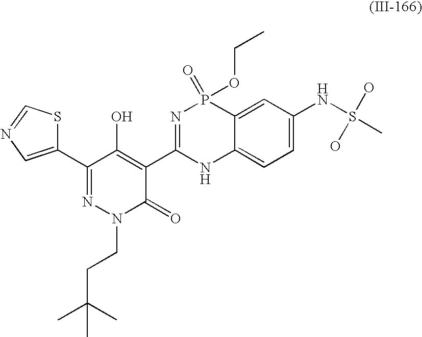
C1(C2=CN=CS2)=NN(CCC(C)(C)C)C(=O)C(C2=NP(=O)(OCC)C3=CC(NS(C)(O)O)=CC=C3N2)=C1O
